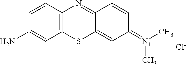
C1=CC2=C(C=C1N)SC1=CC(=[N+](C)C)C=CC1=N2.[Cl-]
